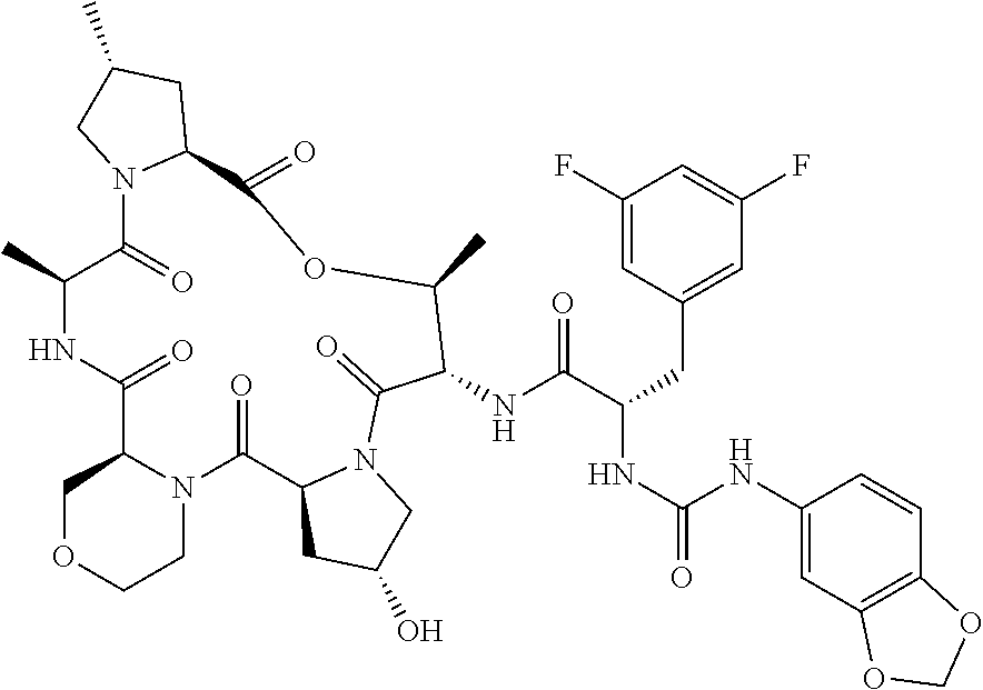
C1OCCN2C1C(=O)NC(C)C(=O)N1C(CC(C)C1)C(=O)OC(C)C(NC(C(CC1=CC(F)=CC(F)=C1)NC(=O)NC1=CC3=C(C=C1)OCO3)=O)C(=O)N1C(C2=O)CC(O)C1
